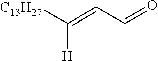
[H]C([C13H27])=CC=O
